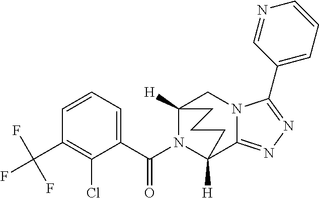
C12([H])N(C(C3=CC=CC(C(F)(F)F)=C3Cl)=O)C([H])(C3=NN=C(C4=CC=CN=C4)N3C1)CCC2
